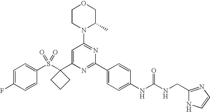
C1=C(F)C=CC(S(C2(C3=CC(N4C(C)COCC4)=NC(C4=CC=C(NC(NCC5=NC=CN5)=O)C=C4)=N3)CCC2)(=O)=O)=C1
